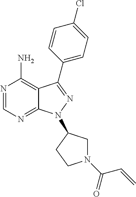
N1=CN=C2C(=C1N)C(C1=CC=C(Cl)C=C1)=NN2C1CN(C(=O)C=C)CC1
